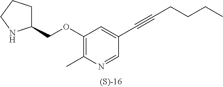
C1(OCC2CCCN2)=C(C)N=CC(C#CCCCC)=C1
